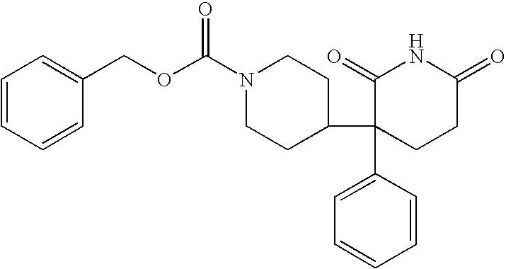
N1(C(OCC2=CC=CC=C2)=O)CCC(C2(C3=CC=CC=C3)CCC(=O)NC2=O)CC1
